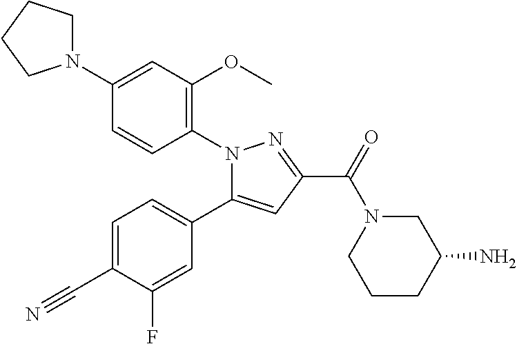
C1(N2CCCC2)=CC(OC)=C(N2C(C3=CC=C(C#N)C(F)=C3)=CC(C(=O)N3CCCC(N)C3)=N2)C=C1
